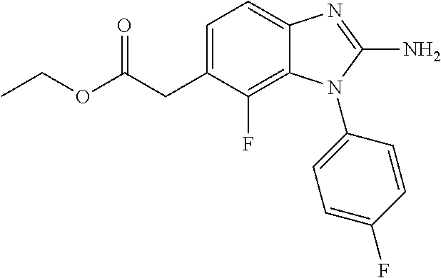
CCOC(CC1=CC=C2C(=C1F)N(C1=CC=C(F)C=C1)C(N)=N2)=O
